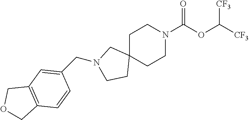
C1N(CC2=CC3=C(C=C2)COC3)CCC12CCN(C(OC([CF3])[CF3])=O)CC2
